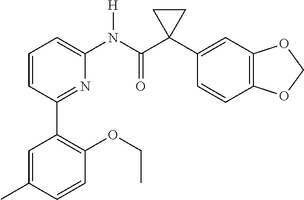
C1=CC(C2=C(OCC)C=CC(C)=C2)=NC(N(C(C2(C3=CC4=C(C=C3)OCO4)CC2)=O)[H])=C1
